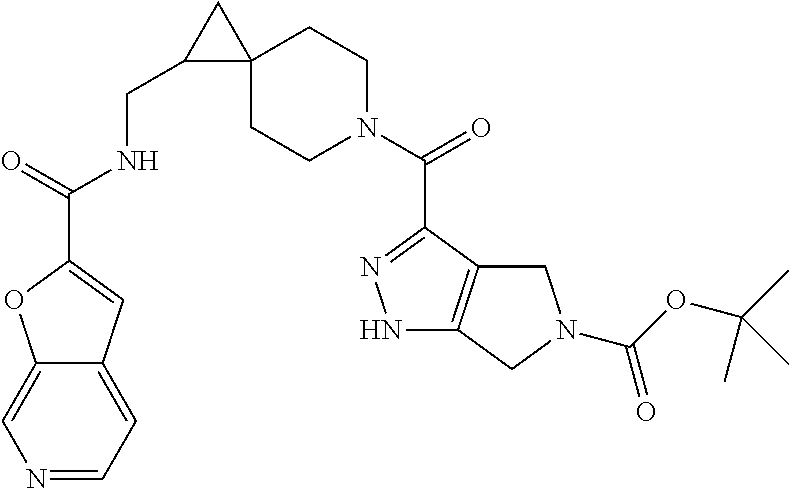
N1=CC=C2C(=C1)OC(C(NCC1C3(C1)CCN(C(C1=NNC4=C1CN(C(=O)OC(C)(C)C)C4)=O)CC3)=O)=C2
